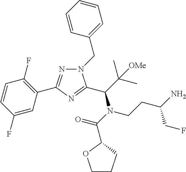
C1=CC(F)=CC(C2=NN(CC3=CC=CC=C3)C(C(N(C(=O)C3CCCO3)CCC(N)CF)C(C)(C)[OMe])=N2)=C1F
